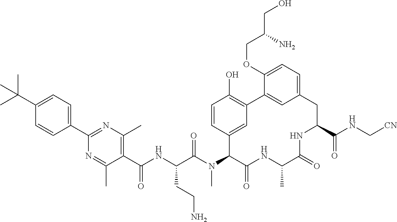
C1=C(OCC(CO)N)C2=CC(=C1)CC(C(NC[CN])=O)NC(=O)C(C)NC(=O)C(N(C(C(NC(C1=C(C)N=C(C3=CC=C(C(C)(C)C)C=C3)N=C1C)=O)CCN)=O)C)C1=CC2=C(O)C=C1
